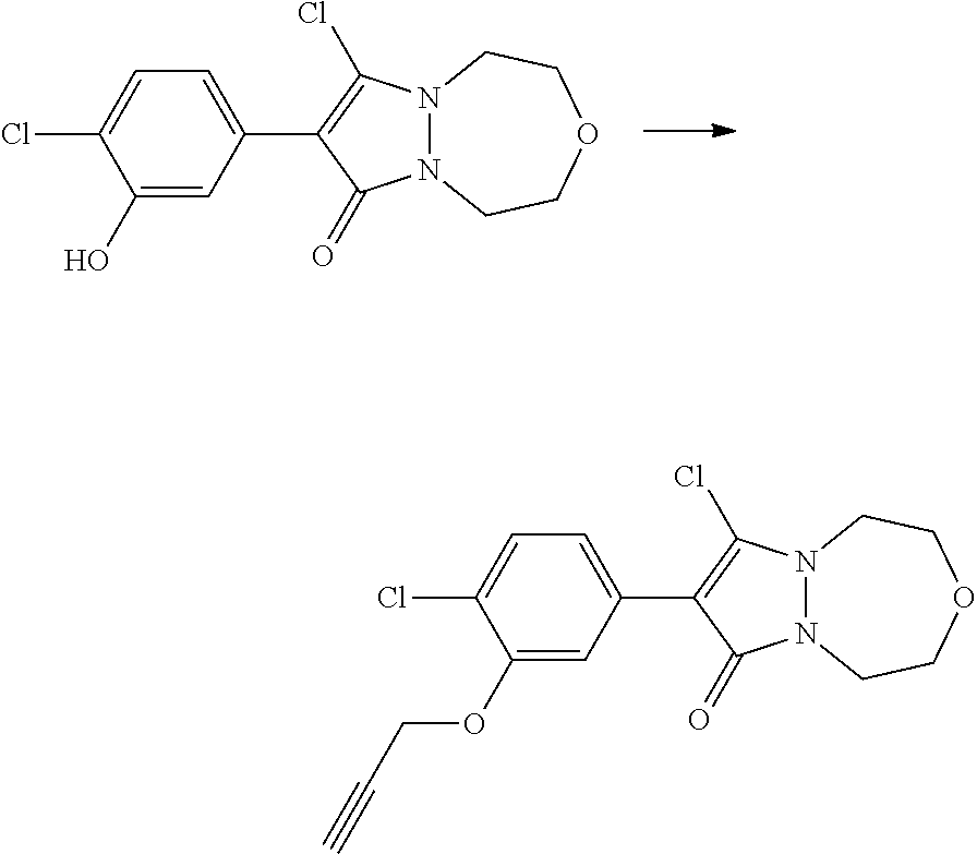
C1(O)=CC(C2=C(Cl)N3N(C2=O)CCOCC3)=CC=C1Cl.C1(OCC#C)=CC(C2=C(Cl)N3N(C2=O)CCOCC3)=CC=C1Cl
